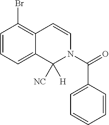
C1=CC=C2C(=C1Br)C=CN(C(=O)C1=CC=CC=C1)C2([NC])[H]
